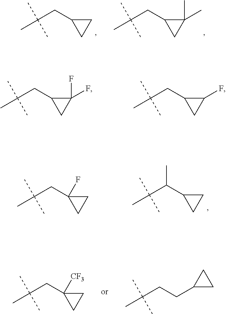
C1C(CC(C)(C)C)C1.C1(C)(C)C(CC(C)(C)C)C1.C1(F)(F)C(CC(C)(C)C)C1.C1(F)C(CC(C)(C)C)C1.C1C(C(C(C)(C)C)C)C1.C1C(CC(C)(C)C)(F)C1.C1C(CC(C)(C)C)([CF3])C1.C(C(C)(C)C)CC1CC1
